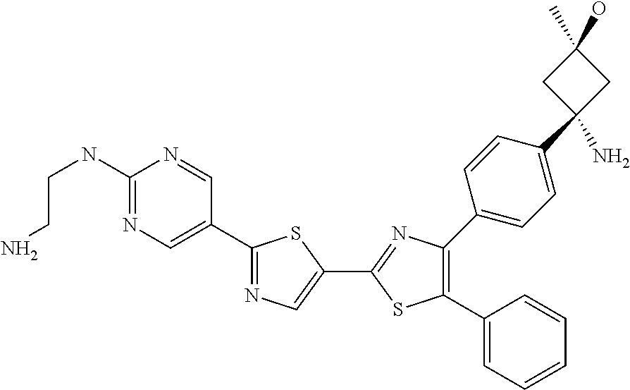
C1(C)(O)CC(C2=CC=C(C3=C(C4=CC=CC=C4)SC(C4=CN=C(C5=CN=C(NCCN)N=C5)S4)=N3)C=C2)(N)C1
